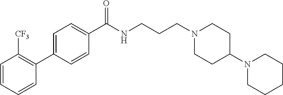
C1(C(NCCCN2CCC(N3CCCCC3)CC2)=O)=CC=C(C2=C([CF3])C=CC=C2)C=C1
